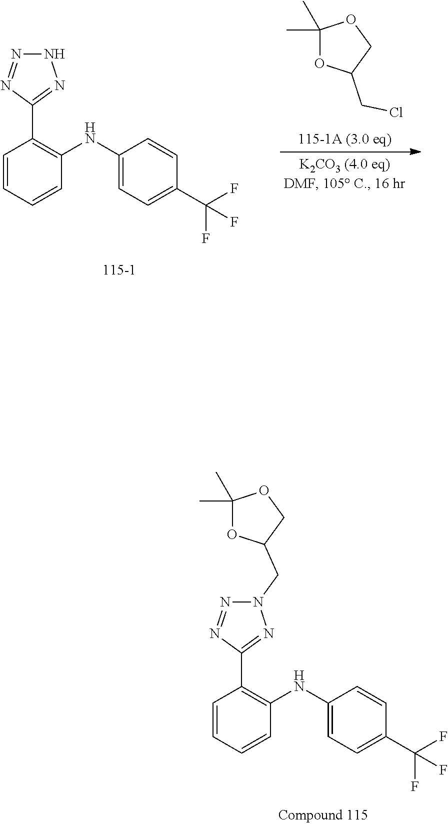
N1N=NC(C2=C(NC3=CC=C(C(F)(F)F)C=C3)C=CC=C2)=N1.C1(C)(C)OC(CCl)CO1.N1(CC2OC(C)(C)OC2)N=NC(C2=C(NC3=CC=C(C(F)(F)F)C=C3)C=CC=C2)=N1
